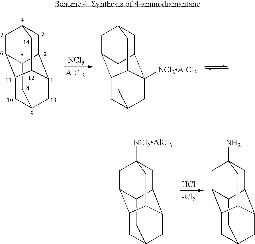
C12C3CC4CC1C1CC(CC3C1C4)C2.[NCl3].[AlCl3].C12C3CC4CC1C1CC(CC3([NCl2AlCl3])C1C4)C2.Cl.[-Cl2].C12C3CC4([NCl2AlCl3])CC1C1CC(CC3C1C4)C2.C12C3CC4(N)CC1C1CC(CC3C1C4)C2
